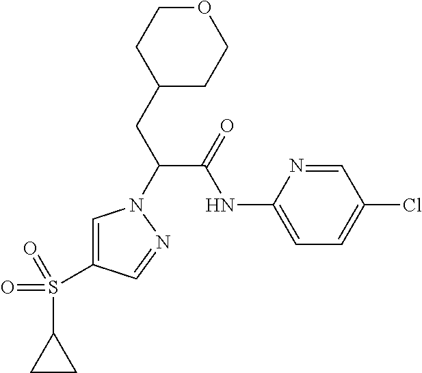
C1(CC(C(NC2=CC=C(Cl)C=N2)=O)N2C=C(S(C3CC3)(=O)=O)C=N2)CCOCC1
